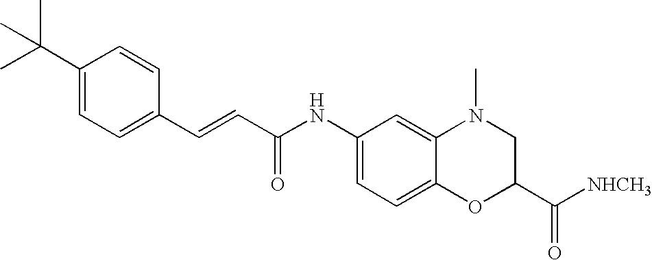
C(=CC(=O)NC1=CC=C2C(=C1)N(C)CC(C([NHCH3])=O)O2)C1=CC=C(C(C)(C)C)C=C1
